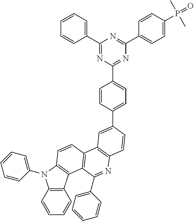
C1=CC2=C(C=C1)C1=C(N2C2=CC=CC=C2)C=CC2=C1C(C1=CC=CC=C1)=NC1=C2C=C(C2=CC=C(C3=NC(C4=CC=C(P(=O)(C)C)C=C4)=NC(C4=CC=CC=C4)=N3)C=C2)C=C1
